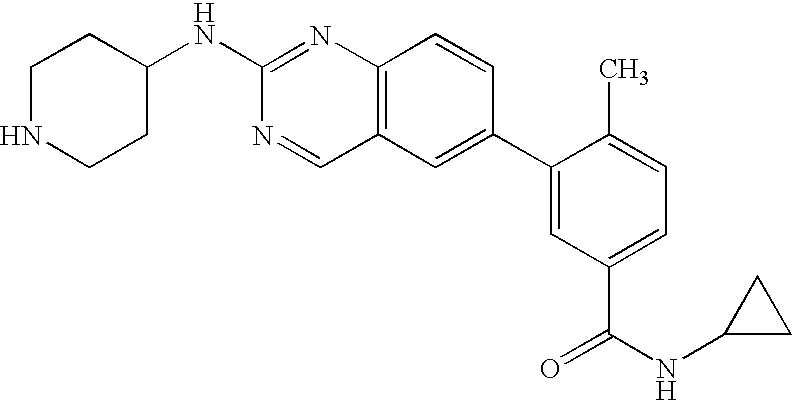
N(C1=NC2=C(C=N1)C=C(C1=CC(C(NC3CC3)=O)=CC=C1C)C=C2)C1CCNCC1
